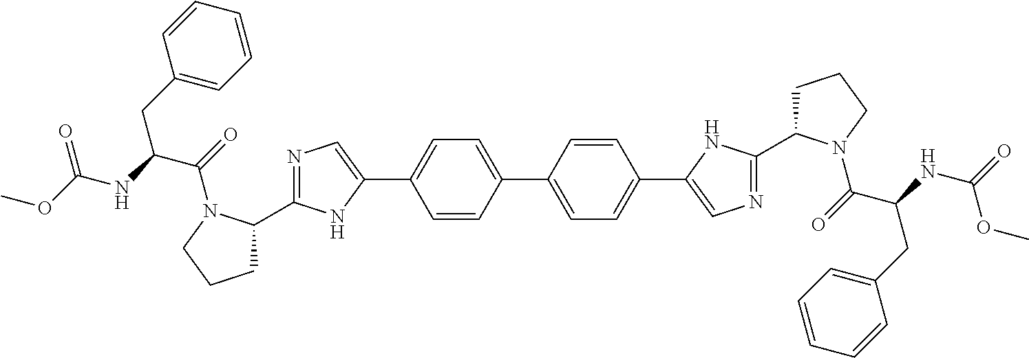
C1(C2CCCN2C(=O)C(CC2=CC=CC=C2)NC(OC)=O)=NC=C(C2=CC=C(C3=CC=C(C4=CN=C(C5CCCN5C(=O)C(CC5=CC=CC=C5)NC(=O)OC)N4)C=C3)C=C2)N1
